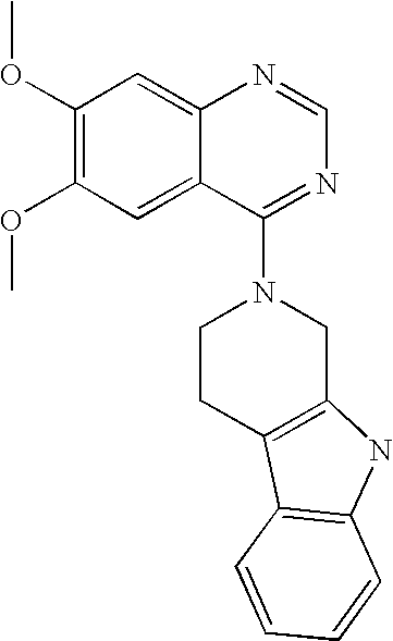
C1(OC)=C(OC)C=C2C(=C1)N=CN=C2N1CCC2=C(C1)NC1=C2C=CC=C1
